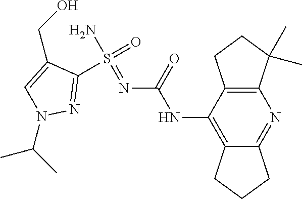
C1(S(=O)(N)=NC(NC2=C3C(=NC4=C2CCC4(C)C)CCC3)=O)=NN(C(C)C)C=C1CO
